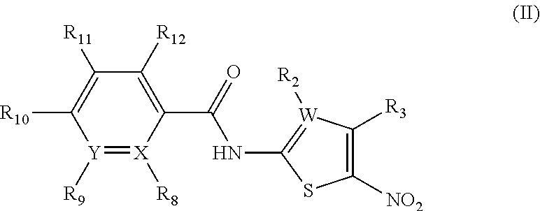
[Y]1([R9])=[X]([R8])C(C(=O)NC2=[W]([R2])C([R3])=C([NO2])S2)=C([R12])C([R11])=C1[R10]
